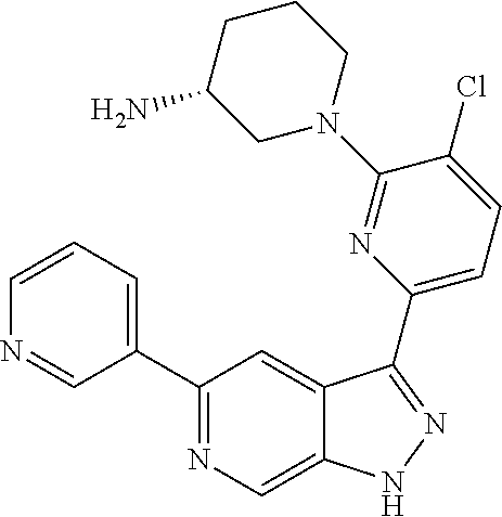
C1(C2=CC=CN=C2)=NC=C2C(=C1)C(C1=CC=C(Cl)C(N3CCCC(N)C3)=N1)=NN2
